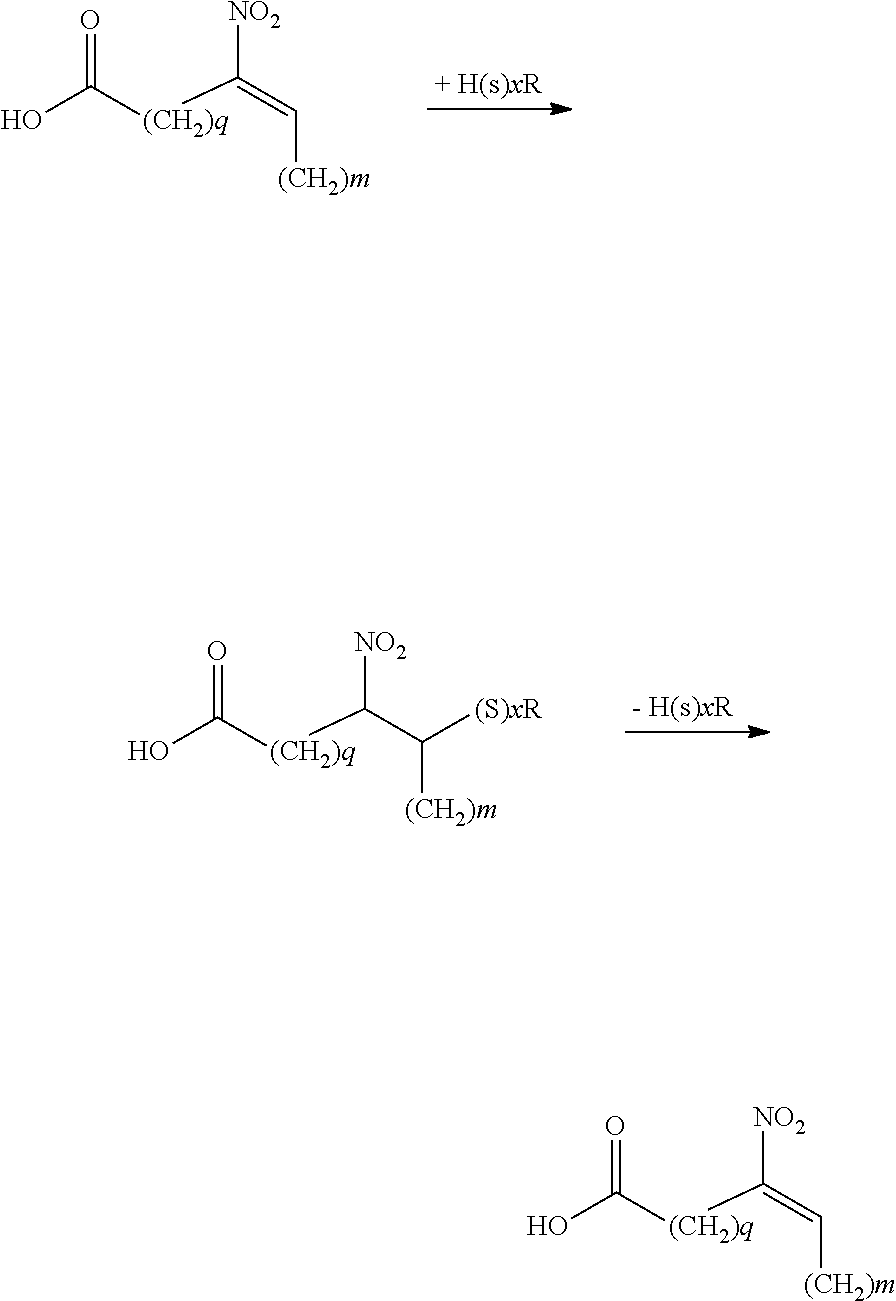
OC([(CH2)q]C(=C[(CH2)m])[NO2])=O.OC([(CH2)q]C(C([(CH2)m])[(S)xR])[NO2])=O.OC([(CH2)q]C(=C[(CH2)m])[NO2])=O
